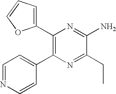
C1(C2=C(C3=CC=NC=C3)N=C(CC)C(N)=N2)=CC=CO1
